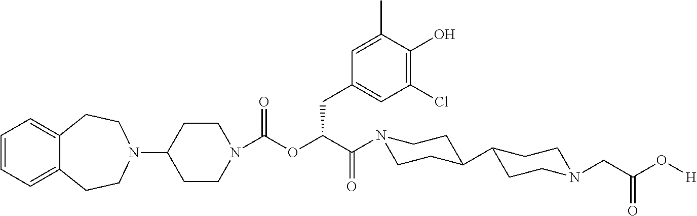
C1(N2CCC3=CC=CC=C3CC2)CCN(C(OC(CC2=CC(Cl)=C(O)C(C)=C2)C(=O)N2CCC(C3CCN(CC(O[H])=O)CC3)CC2)=O)CC1
